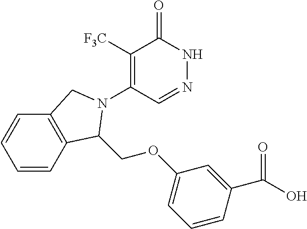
C1([F3C])=C(N2C(COC3=CC=CC(C(O)=O)=C3)C3=C(C=CC=C3)C2)C=NNC1=O
